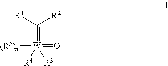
[(R5)n][W](=O)(=C([R1])[R2])([R3])[R4]
